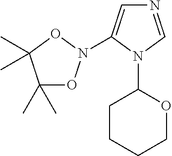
C1(C)(C)ON(C2=CN=CN2C2CCCCO2)OC1(C)C
